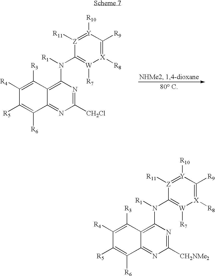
C12=NC([CH2Cl])=NC(N(C3=[W]([R7])[X]([R8])=C([R9])[Y]([R10])=[Z]3[R11])[R1])=C1C([R3])=C([R4])C([R5])=C2[R6].C12=NC([CH2NMe2])=NC(N(C3=[W]([R7])[X]([R8])=C([R9])[Y]([R10])=[Z]3[R11])[R1])=C1C([R3])=C([R4])C([R5])=C2[R6]
